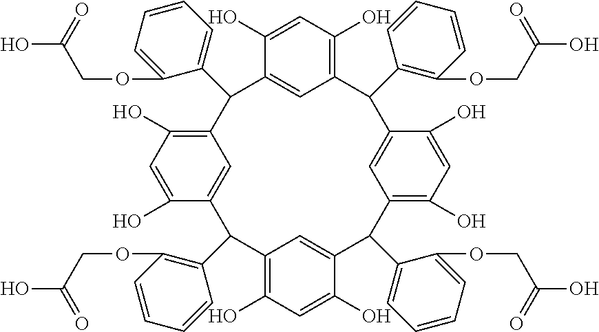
C1(O)=CC(O)=C2C=C1C(C1=CC=CC=C1OCC(O)=O)C1=C(O)C=C(O)C(=C1)C(C1=C(OCC(O)=O)C=CC=C1)C1=C(O)C=C(O)C(=C1)C(C1=CC=CC=C1OCC(O)=O)C1=C(O)C=C(O)C(=C1)C2C1=C(OCC(O)=O)C=CC=C1
